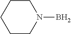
N1(B)CCCCC1
